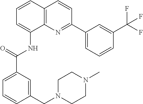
C1=CC2=C(C(NC(=O)C3=CC=CC(CN4CCN(C)CC4)=C3)=C1)N=C(C1=CC=CC(C(F)(F)F)=C1)C=C2
